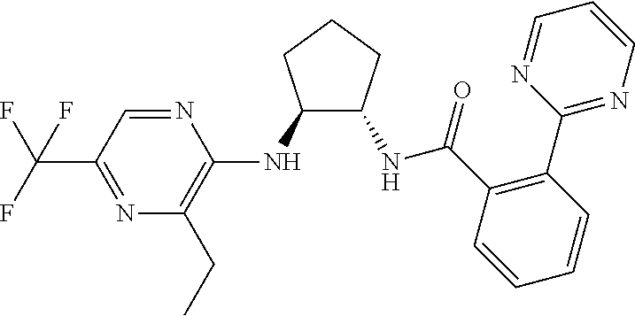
C1(NC2=C(CC)N=C(C(F)(F)F)C=N2)C(NC(C2=C(C3=NC=CC=N3)C=CC=C2)=O)CCC1
